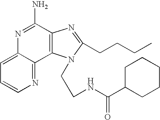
C12=CC=CN=C1C1=C(C(N)=N2)N=C(CCCC)N1CCNC(C1CCCCC1)=O
